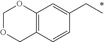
C12=C(C=CC(CC)=C1)COCO2
